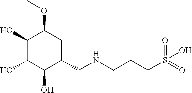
C1(O)C(O)C(O)C(CNCCCS(=O)(=O)O)CC1OC
